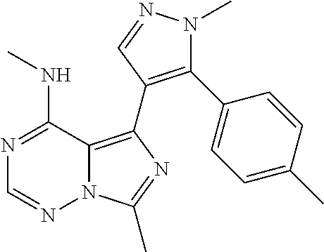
N12C(=C(C3=C(C4=CC=C(C)C=C4)N(C)N=C3)N=C1C)C(NC)=NC=N2
